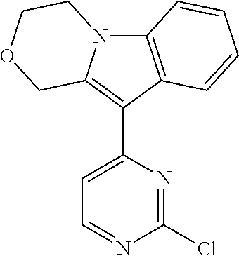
C12=C(C(C3=CC=NC(Cl)=N3)=C3N1CCOC3)C=CC=C2
